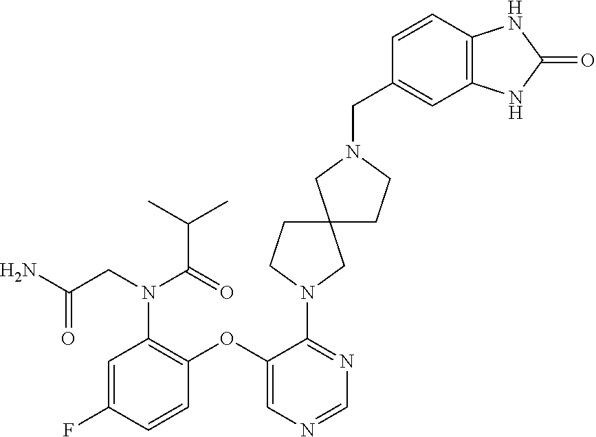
N1=C(N2CC3(CC2)CN(CC2=CC4=C(C=C2)NC(=O)N4)CC3)C(OC2=C(N(C(=O)C(C)C)CC(N)=O)C=C(F)C=C2)=CN=C1
